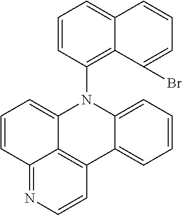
C1=CC2=NC=CC3=C2C(=C1)N(C1=C2C(=CC=C1)C=CC=C2Br)C1=CC=CC=C13
